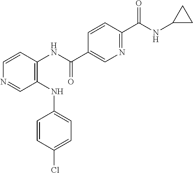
C1(NC2=CC=C(Cl)C=C2)=C(NC(C2=CN=C(C(NC3CC3)=O)C=C2)=O)C=CN=C1
